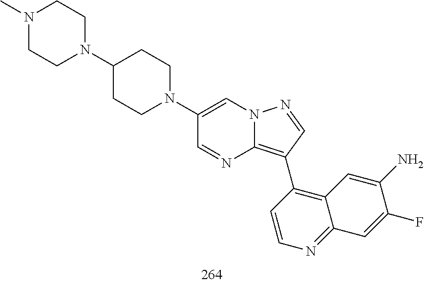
C1(C2=C3N=CC(N4CCC(N5CCN(C)CC5)CC4)=CN3N=C2)=C2C(=NC=C1)C=C(F)C(N)=C2
